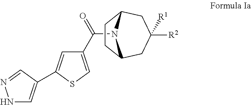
N1C=C(C2=CC(C(=O)N3C4CCC3CC([R2])([R1])C4)=CS2)C=N1
